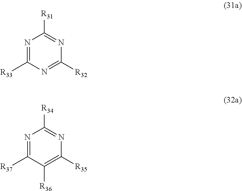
N1=C([R33])N=C([R32])N=C1[R31].N1=C([R37])C([R36])=C([R35])N=C1[R34]
